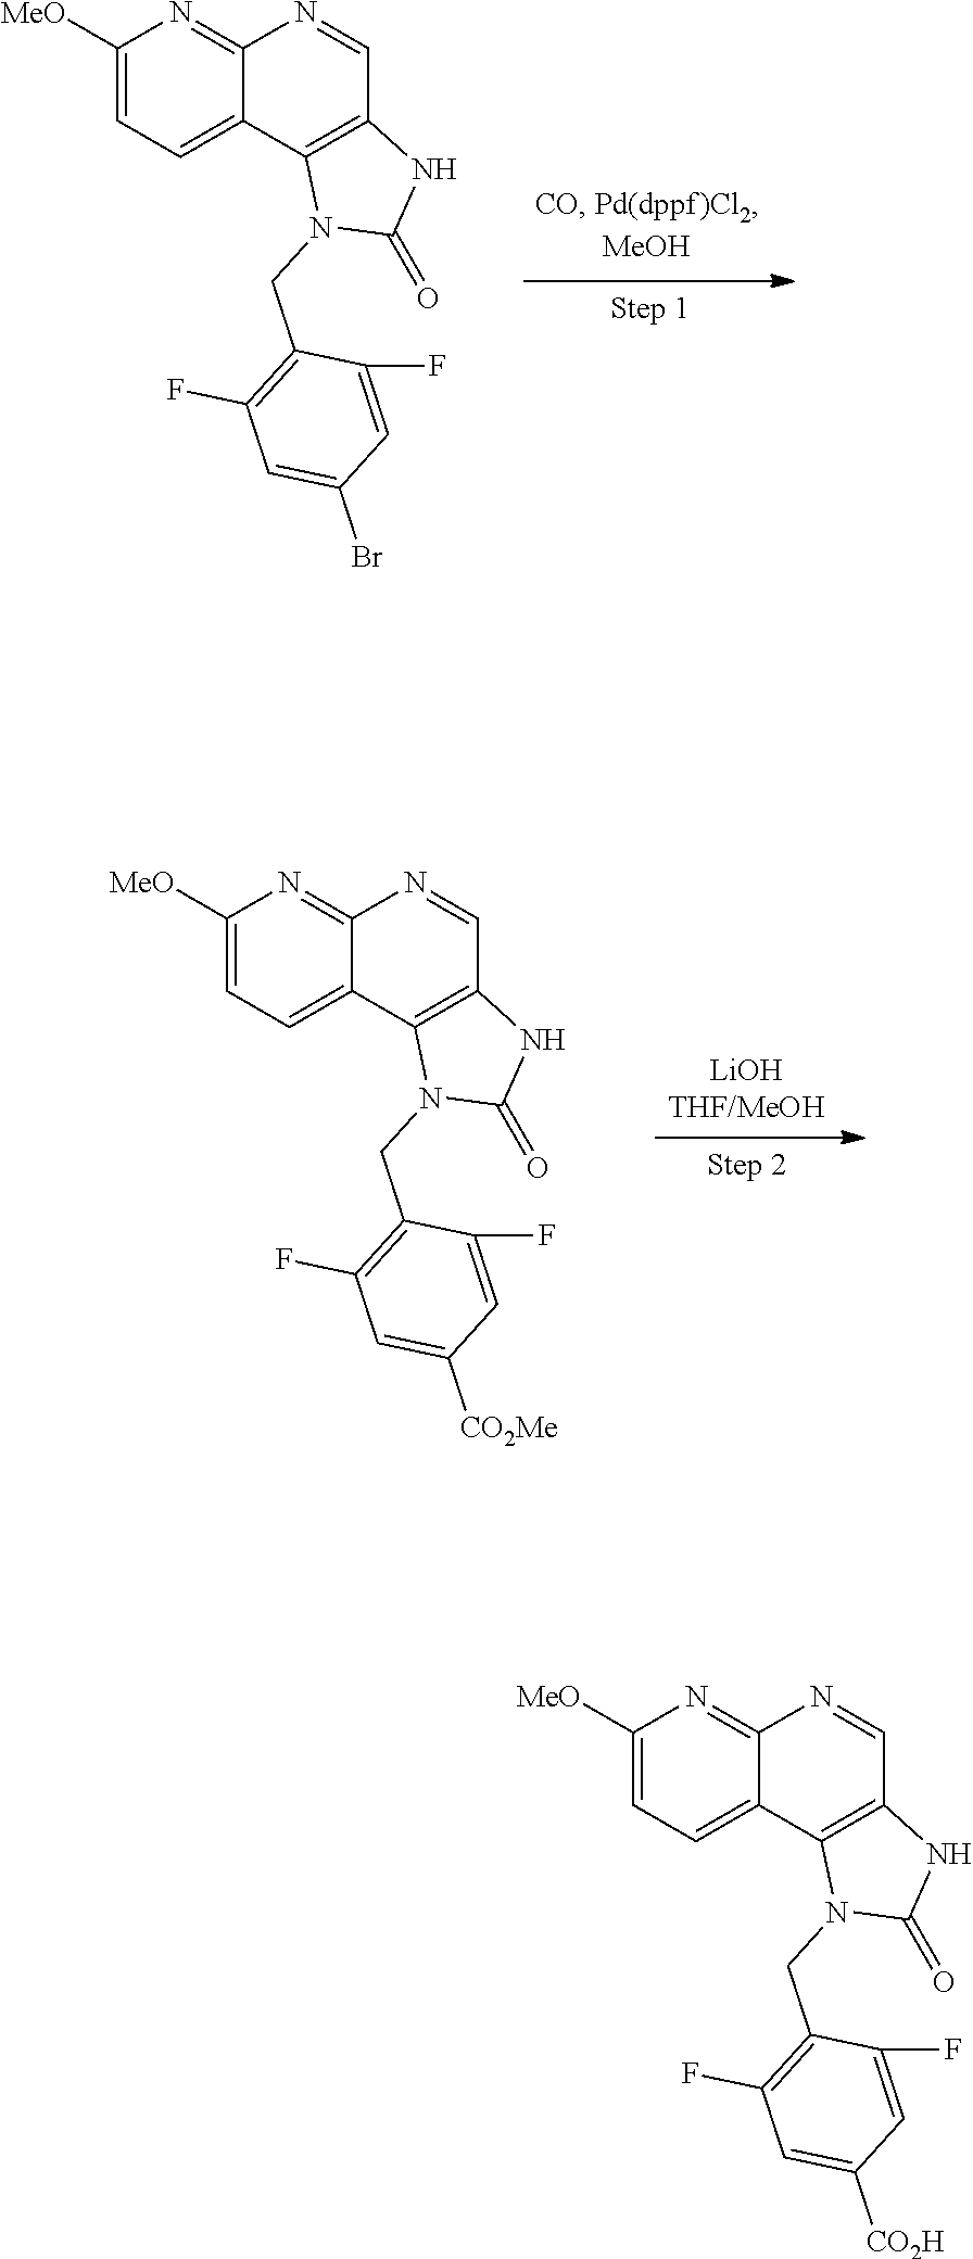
C1([MeO])=CC=C2C(=N1)N=CC1=C2N(CC2=C(F)C=C(Br)C=C2F)C(=O)N1.C1([MeO])=CC=C2C(=N1)N=CC1=C2N(CC2=C(F)C=C([CO2Me])C=C2F)C(=O)N1.C1([MeO])=CC=C2C(=N1)N=CC1=C2N(CC2=C(F)C=C([CO2H])C=C2F)C(=O)N1
